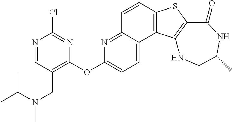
C1=CC2=C(C3=CC=C(OC4=C(CN(C(C)C)C)C=NC(Cl)=N4)N=C13)C1=C(S2)C(=O)NC(C)CN1
